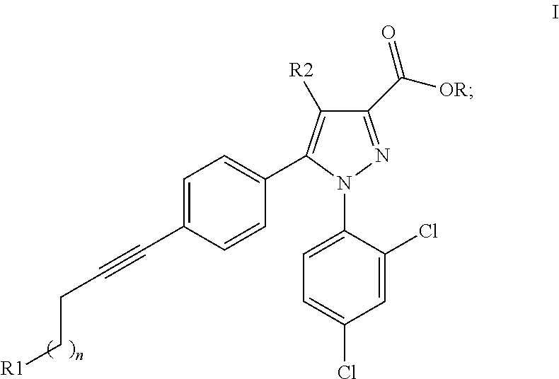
C1(C(=O)[OR])=NN(C2=CC=C(Cl)C=C2Cl)C(C2=CC=C(C#CCC[R1])C=C2)=C1[R2]
